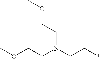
O(CCN(CC*)CCOC)C
